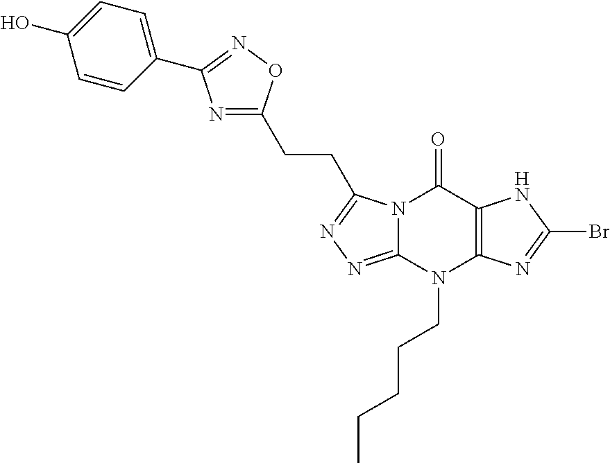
N1=C(CCC2=NN=C3N2C(=O)C2=C(N=C(Br)N2)N3CCCCC)ON=C1C1=CC=C(O)C=C1
